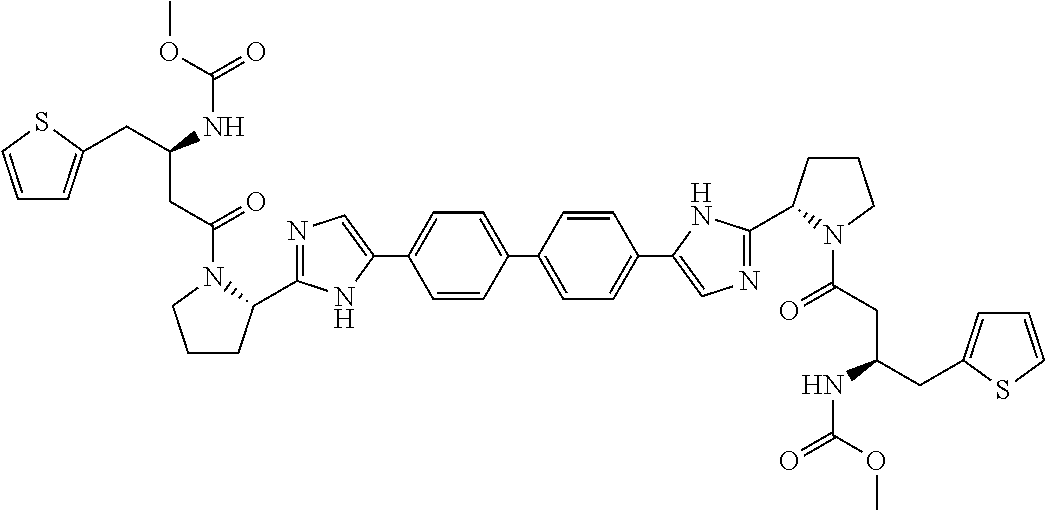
C1=C(C2=CC=C(C3=CN=C(C4CCCN4C(CC(CC4=CC=CS4)NC(OC)=O)=O)N3)C=C2)C=CC(C2=CN=C(C3CCCN3C(CC(CC3=CC=CS3)NC(=O)OC)=O)N2)=C1
